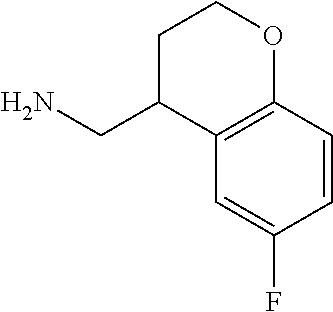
NCC1C2=C(OCC1)C=CC(F)=C2
